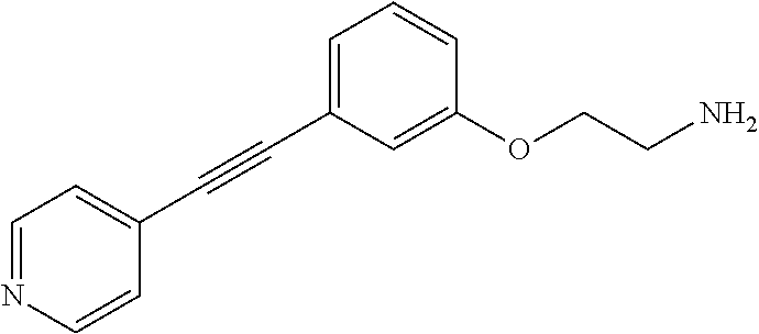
C1=C(C#CC2=CC=NC=C2)C=C(OCCN)C=C1
